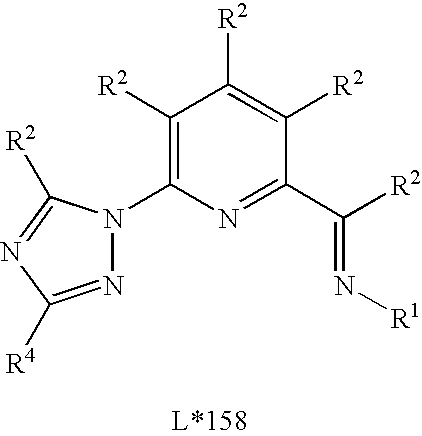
C1([R2])=C(N2N=C([R4])N=C2[R2])N=C(C([R2])=N[R1])C([R2])=C1[R2]
